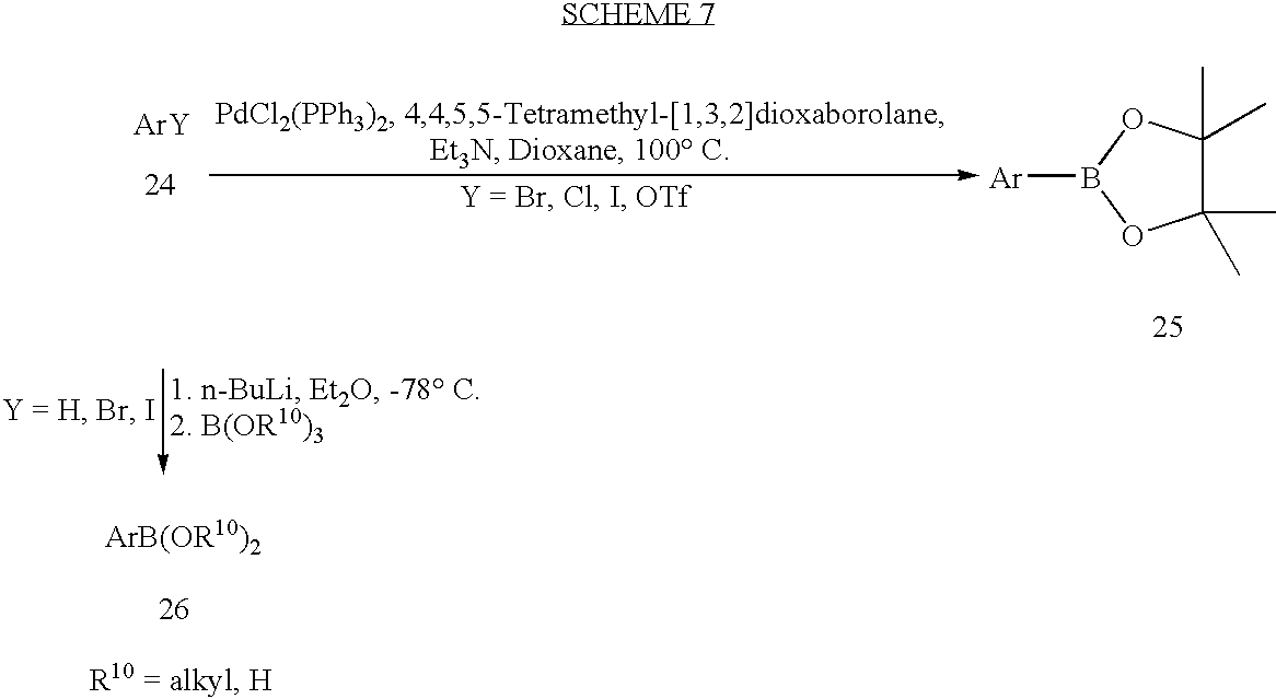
[ArY].C1(C)(C)C(C)(C)OB([Ar])O1
